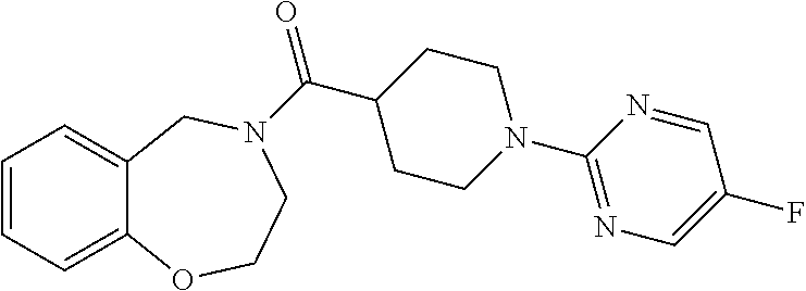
C1=CC=C2C(=C1)CN(C(=O)C1CCN(C3=NC=C(F)C=N3)CC1)CCO2
